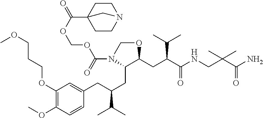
O(C(=O)C12CCN(CC1)C2)COC(N1C(CC(CC2=CC(OCCCOC)=C(OC)C=C2)C(C)C)C(CC(C(=O)NCC(C(=O)N)(C)C)C(C)C)OC1)=O
